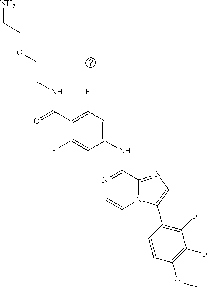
C(C1=C(F)C=C(NC2=NC=CN3C2=NC=C3C2=C(F)C(F)=C(OC)C=C2)C=C1F)(=O)NCCOCCN
